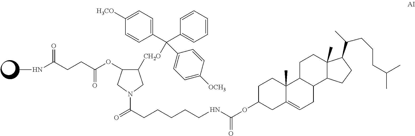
N1(C(CCCCCNC(OC2CC3=CCC4C(C3(C)CC2)CCC2(C)C4CCC2C(C)CCCC(C)C)=O)=O)CC(OC(CCC(NC)=O)=O)C([CH2O]C(C2=CC=C([H3CO])C=C2)(C2=CC=CC=C2)C2=CC=C([OCH3])C=C2)C1
